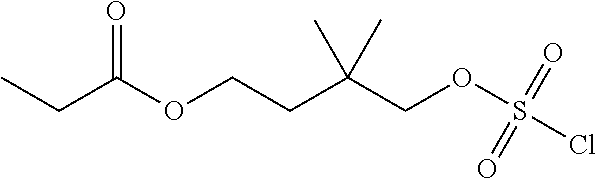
C(OCCC(COS(Cl)(=O)=O)(C)C)(CC)=O
